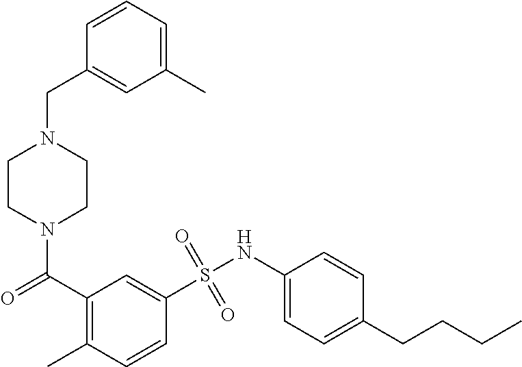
N1(C(C2=C(C)C=CC(S(NC3=CC=C(CCCC)C=C3)(=O)=O)=C2)=O)CCN(CC2=CC(C)=CC=C2)CC1
